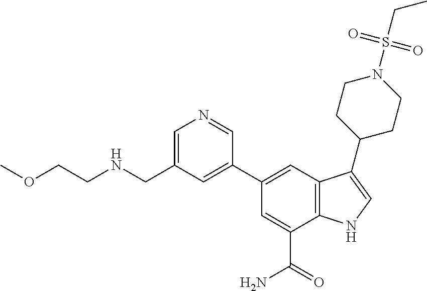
C1(C2=CC(CNCCOC)=CN=C2)=CC2=C(C(C(=O)N)=C1)NC=C2C1CCN(S(CC)(=O)=O)CC1
